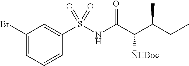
C1(Br)=CC=CC(S(NC(C(C(CC)C)[NHBoc])=O)(=O)=O)=C1
